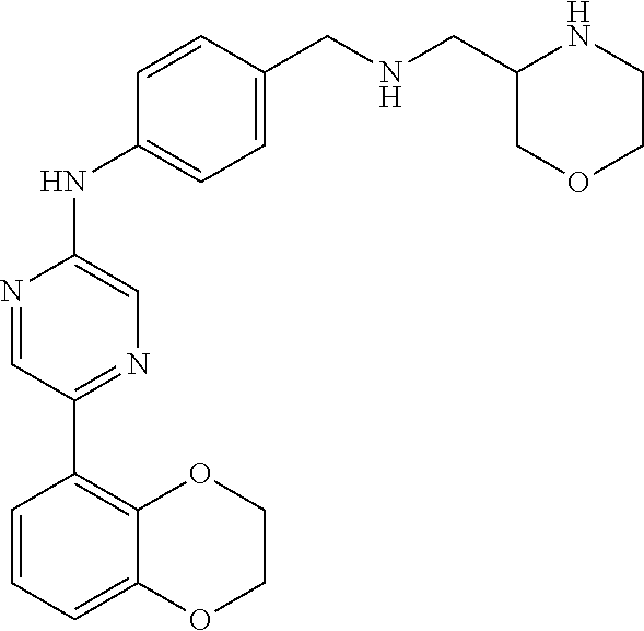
C1(C2=C3OCCOC3=CC=C2)=NC=C(NC2=CC=C(CNCC3COCCN3)C=C2)N=C1
